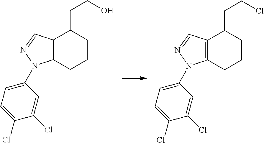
C12=C(C=NN1C1=CC=C(Cl)C(Cl)=C1)C(CCO)CCC2.C12=C(C=NN1C1=CC=C(Cl)C(Cl)=C1)C(CCCl)CCC2
